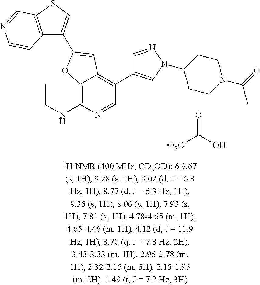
[F3C]C(=O)O.C12=C(NCC)N=CC(C3=CN(C4CCN(C(C)=O)CC4)N=C3)=C1C=C(C1=CSC3=C1C=CN=C3)O2
